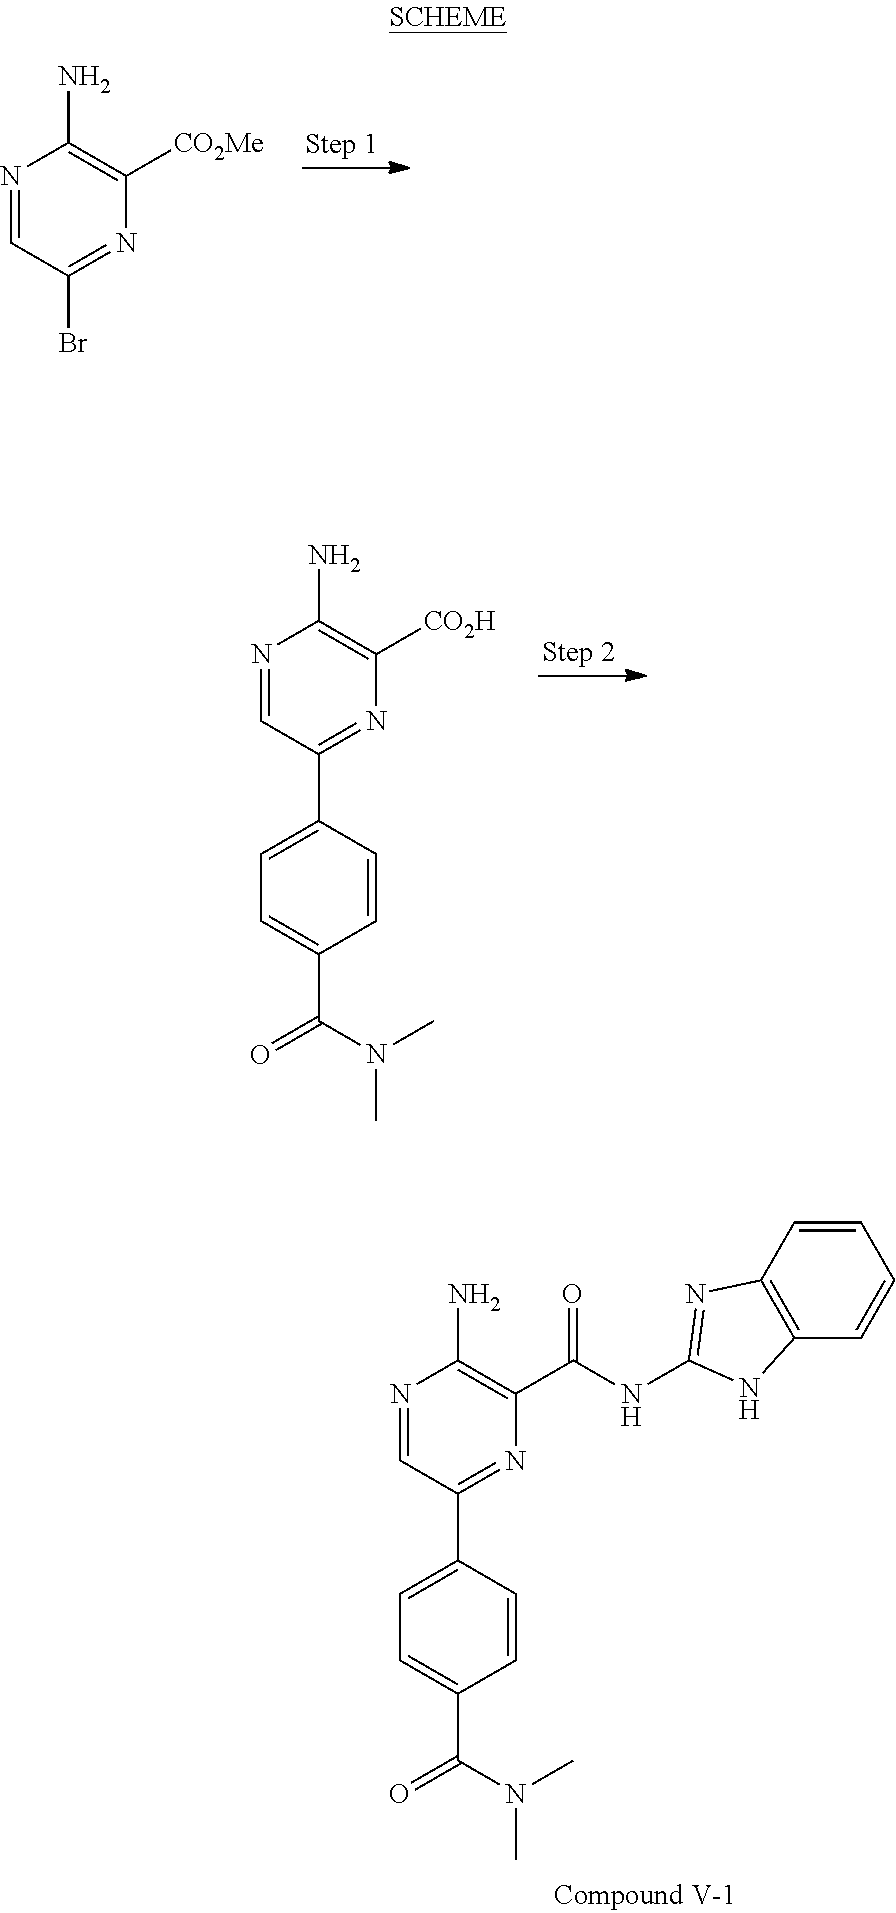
N1=CC(Br)=NC([CO2Me])=C1N.N1=CC(C2=CC=C(C(=O)N(C)C)C=C2)=NC([CO2H])=C1N.N1=CC(C2=CC=C(C(=O)N(C)C)C=C2)=NC(C(NC2=NC3=C(C=CC=C3)N2)=O)=C1N
